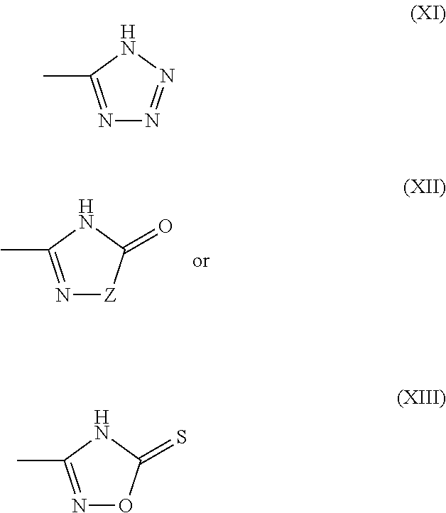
N1=C(C)NC(=O)[Z]1.N1=C(C)NN=N1.N1=C(C)NC(=S)O1
